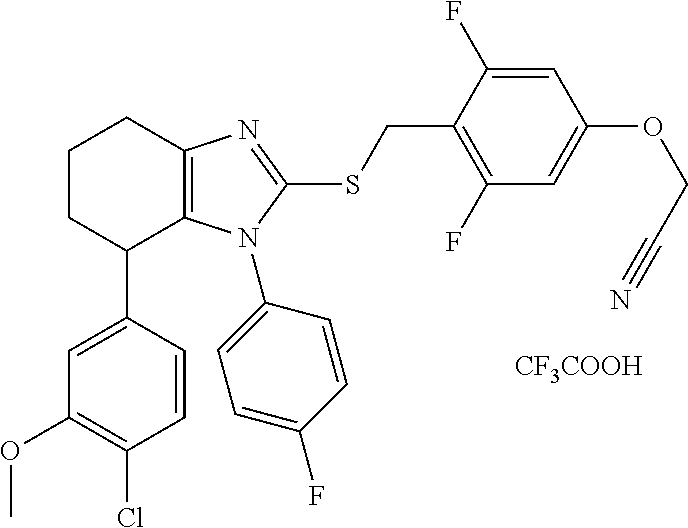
C1(C2C3=C(CCC2)N=C(SCC2=C(F)C=C(OCC#N)C=C2F)N3C2=CC=C(F)C=C2)=CC(OC)=C(Cl)C=C1.[CF3COOH]
